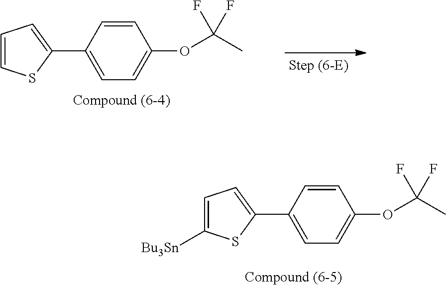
C1=CC(C2=CC=CS2)=CC=C1OC(C)(F)F.C1=CC(C2=CC=C([Bu3Sn])S2)=CC=C1OC(C)(F)F
